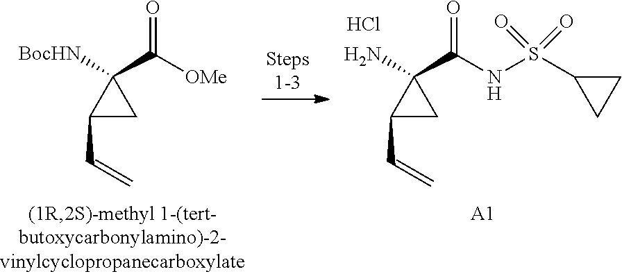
[OMe]C(C1([BocHN])C(C=C)C1)=O.N(C(C1(N)C(C=C)C1)=O)S(C1CC1)(=O)=O.Cl.[A1]
